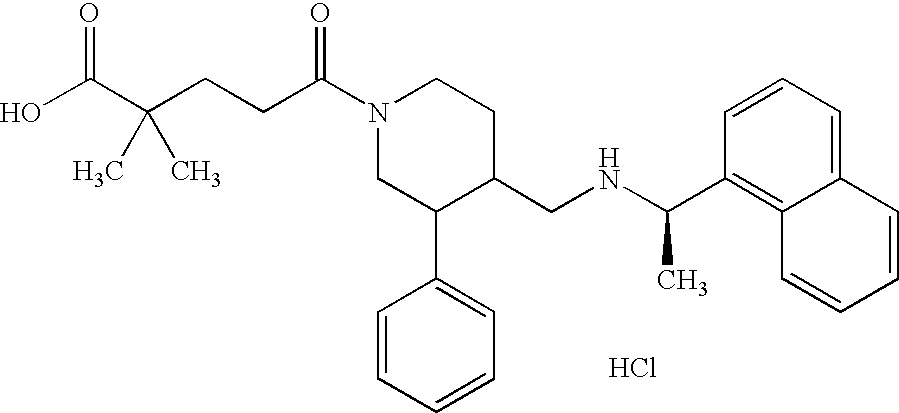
C1(C(NCC2CCN(C(CCC(C(O)=O)(C)C)=O)CC2C2=CC=CC=C2)C)=C2C(=CC=C1)C=CC=C2.Cl
